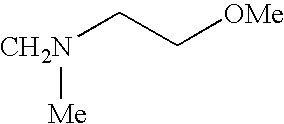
[CH2N](CC[OMe])[Me]
